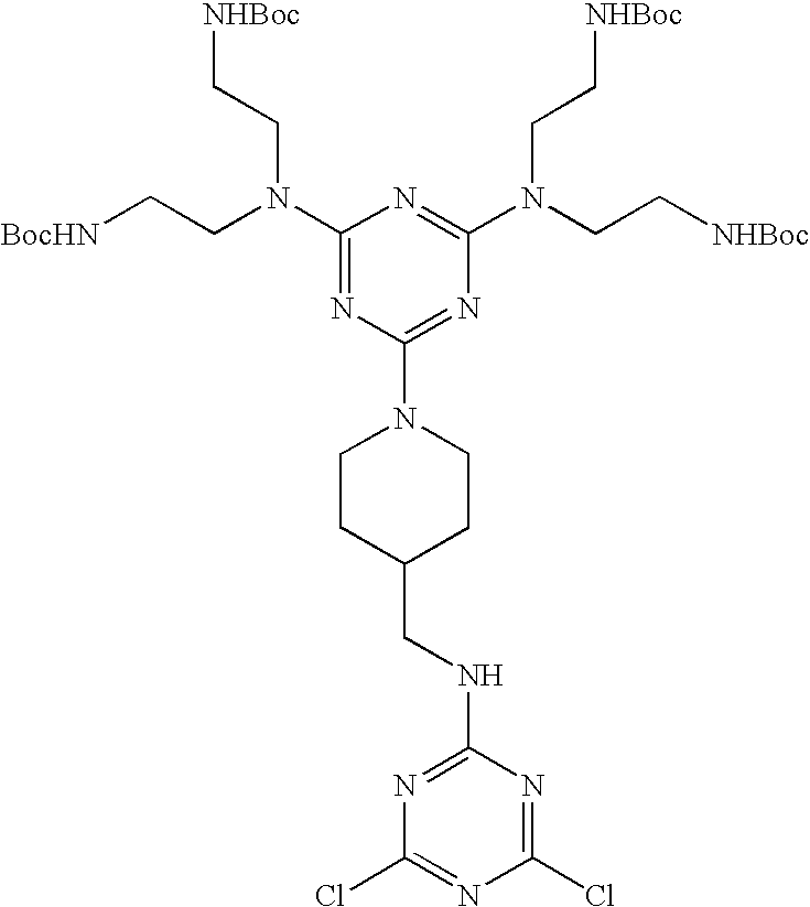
C1(N(CC[BocHN])CC[NHBoc])=NC(N2CCC(CNC3=NC(Cl)=NC(Cl)=N3)CC2)=NC(N(CC[NHBoc])CC[NHBoc])=N1
